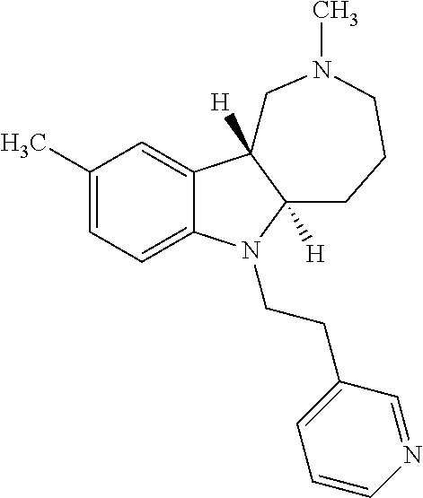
C1(C)=CC=C2C(=C1)C1([H])C([H])(N2CCC2=CC=CN=C2)CCCN(C)C1
